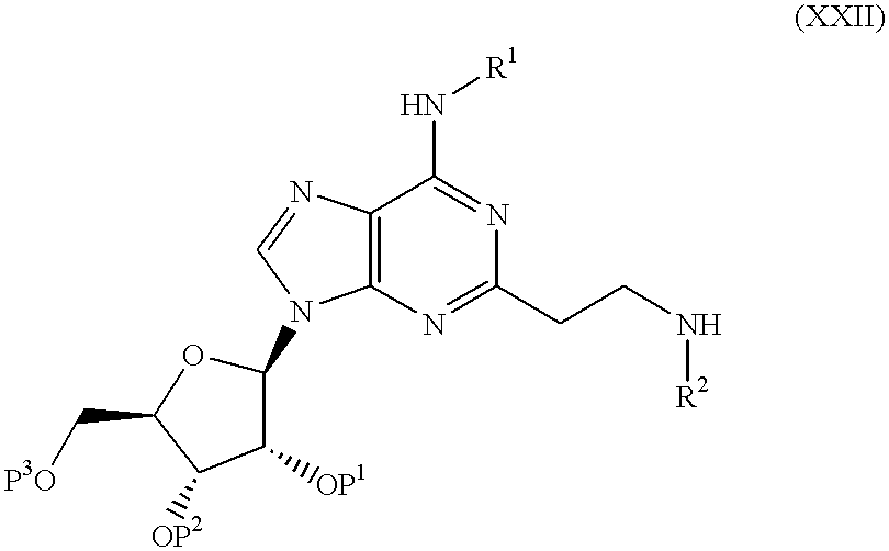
C12=C(N=C(CCN[R2])N=C1N[R1])N(C1OC(C[P3O])C([OP2])C1[OP1])C=N2
